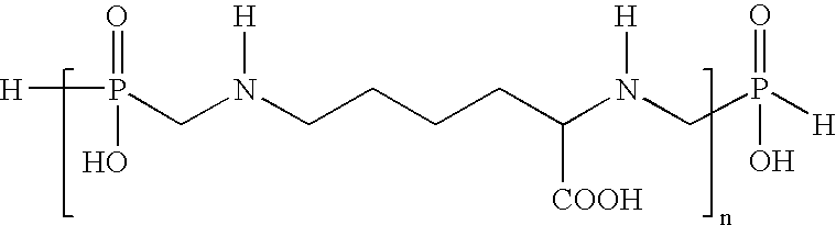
[H]P(=O)(O)CN([H])CCCCC([COOH])N([H])CP([H])(=O)O
